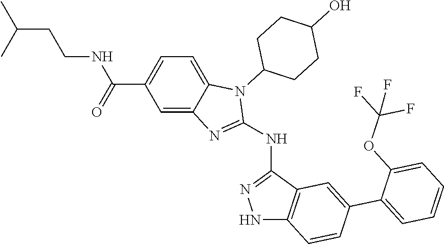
C1=C2C(=CC=C1C(NCCC(C)C)=O)N(C1CCC(O)CC1)C(NC1=NNC3=C1C=C(C1=CC=CC=C1OC(F)(F)F)C=C3)=N2
